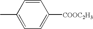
C1(C)=CC=C([COOC2H3])C=C1
